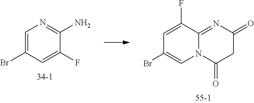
C1=C(F)C2=NC(=O)CC(=O)N2C=C1Br.C1=C(Br)C=C(F)C(N)=N1
